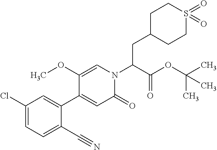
C(N1C=C(OC)C(C2=CC(Cl)=CC=C2C#N)=CC1=O)(C(OC(C)(C)C)=O)CC1CCS(=O)(=O)CC1
